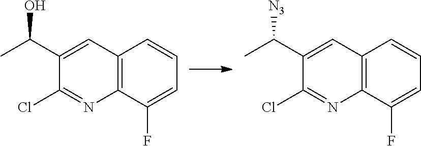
C12=C(C(F)=CC=C1)N=C(Cl)C(C(C)O)=C2.C12=C(C(F)=CC=C1)N=C(Cl)C(C(C)[N3])=C2
